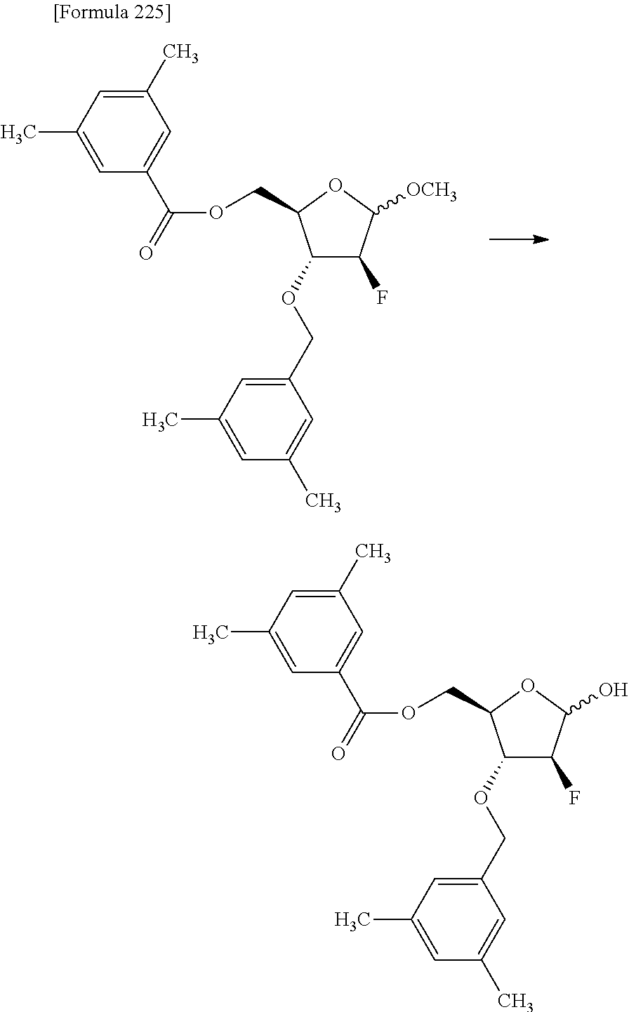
C1(C)=CC(C)=CC(C(=O)OCC2C(OCC3=CC(C)=CC(C)=C3)C(F)C([OCH3])O2)=C1.C1(C)=CC(C)=CC(C(=O)OCC2C(OCC3=CC(C)=CC(C)=C3)C(F)C(O)O2)=C1
